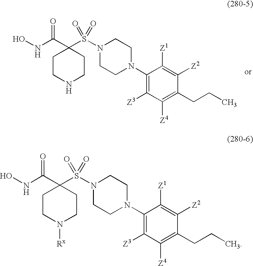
ONC(C1(S(N2CCN(C3=C([Z3])C([Z4])=C(CCC)C([Z2])=C3[Z1])CC2)(=O)=O)CCNCC1)=O.ONC(C1(S(N2CCN(C3=C([Z3])C([Z4])=C(CCC)C([Z2])=C3[Z1])CC2)(=O)=O)CCN([Rx])CC1)=O
